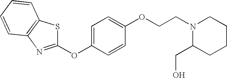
C1(OC2=NC3=C(S2)C=CC=C3)=CC=C(OCCN2C(CO)CCCC2)C=C1
